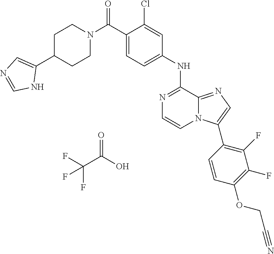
N1=C(NC2=CC=C(C(N3CCC(C4=CN=CN4)CC3)=O)C(Cl)=C2)C2=NC=C(C3=C(F)C(F)=C(OCC#N)C=C3)N2C=C1.O=C(C(F)(F)F)O
